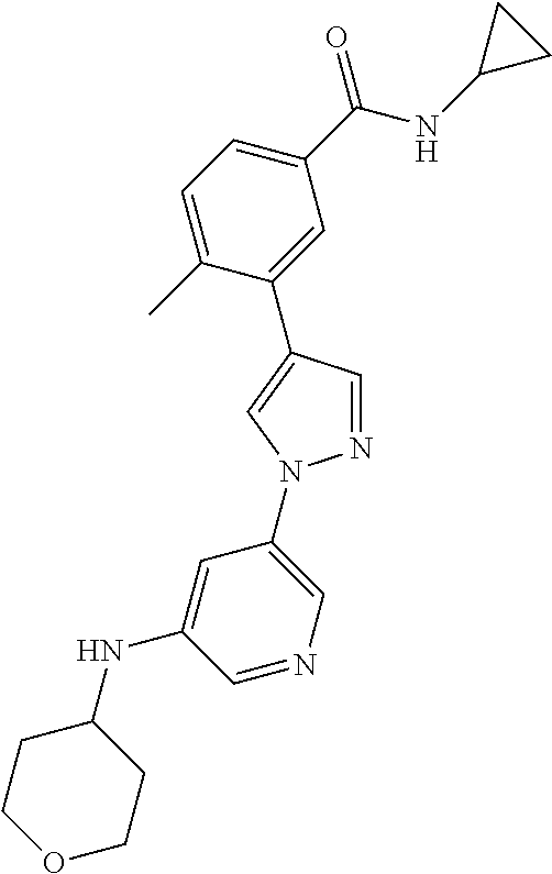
C1=C(C)C(C2=CN(C3=CN=CC(NC4CCOCC4)=C3)N=C2)=CC(C(NC2CC2)=O)=C1
